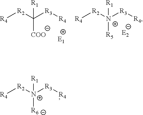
[R4][R2]C([R3][R4])([COO])[R1].[R4][R2][N+]([R3][R4])([R5])[R1].[R4][R2][N+]([R3][R4])([R6])[R1]
